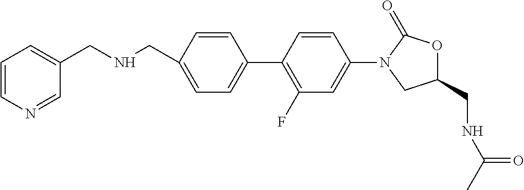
C1(CNC(=O)C)OC(=O)N(C2=CC(F)=C(C3=CC=C(CNCC4=CC=CN=C4)C=C3)C=C2)C1
